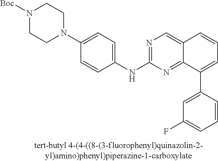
N1([Boc])CCN(C2=CC=C(NC3=NC=C4C(=N3)C(C3=CC(F)=CC=C3)=CC=C4)C=C2)CC1
